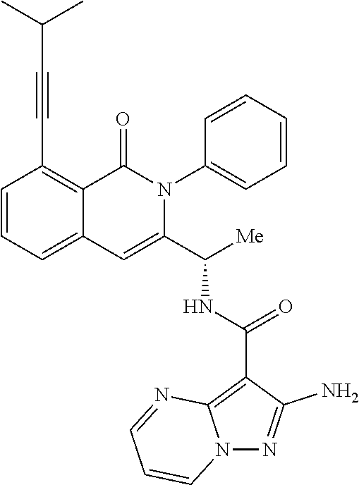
C1=CC=C2C(=C1C#CC(C)C)C(=O)N(C1=CC=CC=C1)C(C([Me])NC(C1=C3N(N=C1N)C=CC=N3)=O)=C2
